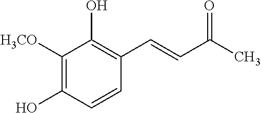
C1(C=CC(C)=O)=C(O)C([H3CO])=C(O)C=C1
